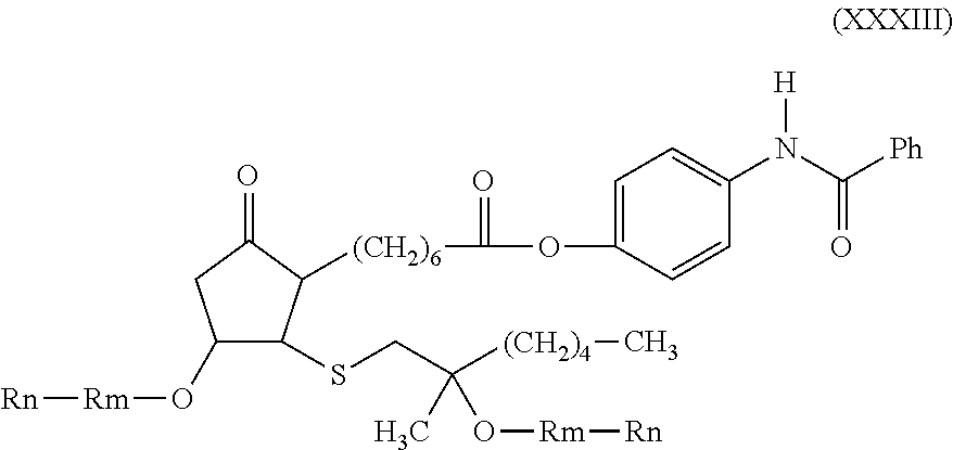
C1(O[Rm][Rn])C(SCC([(CH2)4]C)(C)O[Rm][Rn])C([(CH2)6]C(OC2=CC=C(N([H])C(=O)[Ph])C=C2)=O)C(=O)C1
